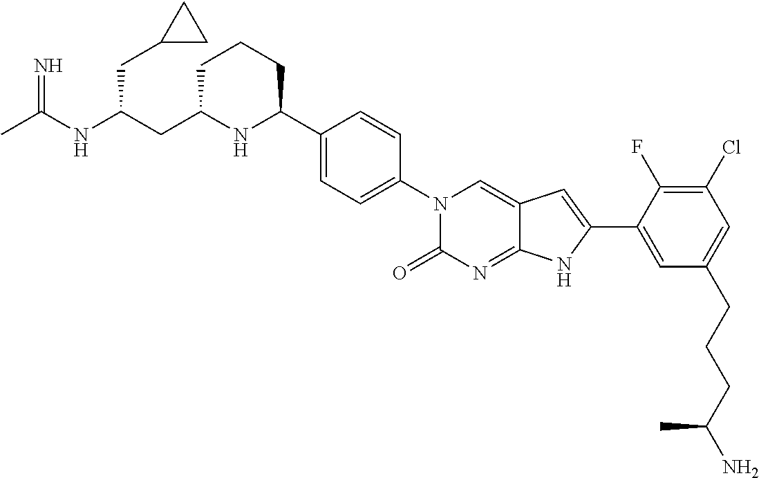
C1C(CC(NC(C)=N)CC2CC2)NC(C2=CC=C(N3C(=O)N=C4C(=C3)C=C(C3=CC(CCCC(N)C)=CC(Cl)=C3F)N4)C=C2)CC1
